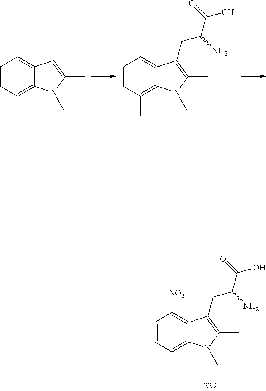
C1=C2C(=C(C)C=C1)N(C)C(C)=C2.C1=C2C(=C(C)C=C1)N(C)C(C)=C2CC(C(O)=O)N.[NO2]C1=C2C(=C(C)C=C1)N(C)C(C)=C2CC(C(O)=O)N
